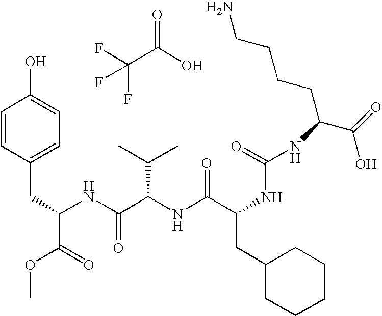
C1=CC(CC(NC(C(NC(C(CC2CCCCC2)NC(NC(C(=O)O)CCCCN)=O)=O)C(C)C)=O)C(=O)OC)=CC=C1O.C(C(O)=O)(F)(F)F
